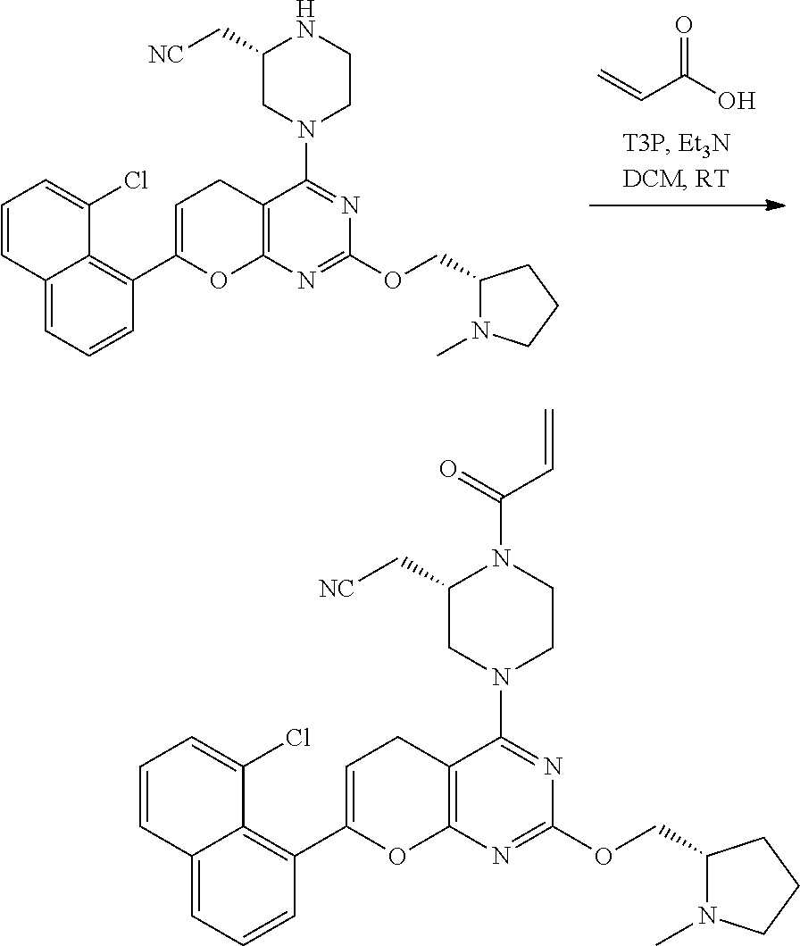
C(=C)C(=O)O.O(C1=NC2=C(CC=C(C3=C4C(=CC=C3)C=CC=C4Cl)O2)C(N2CC(C[NC])NCC2)=N1)CC1CCCN1C.O(C1=NC2=C(CC=C(C3=C4C(=CC=C3)C=CC=C4Cl)O2)C(N2CC(C[NC])N(C(C=C)=O)CC2)=N1)CC1CCCN1C
